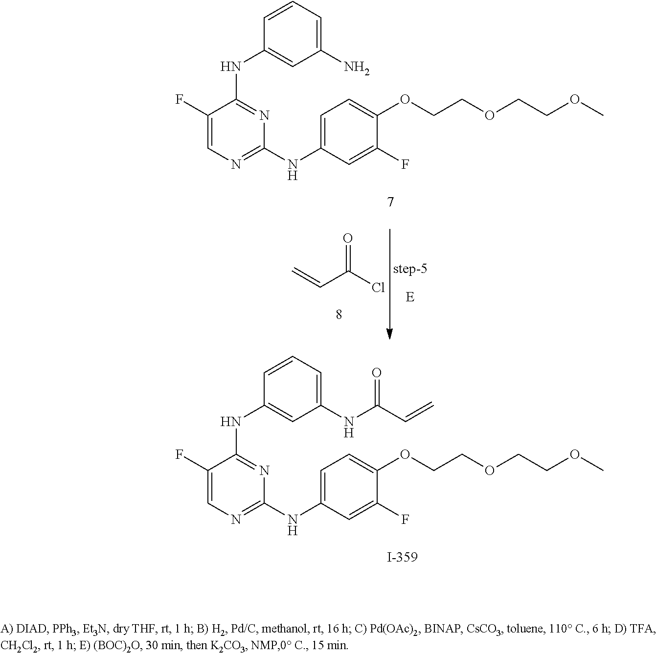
C1(F)=CN=C(NC2=CC=C(OCCOCCOC)C(F)=C2)N=C1NC1=CC(N)=CC=C1.C1(F)=CN=C(NC2=CC=C(OCCOCCOC)C(F)=C2)N=C1NC1=CC(NC(C=C)=O)=CC=C1.O=C(Cl)C=C
